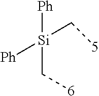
[Ph][Si](C[6])([Ph])C[5]
